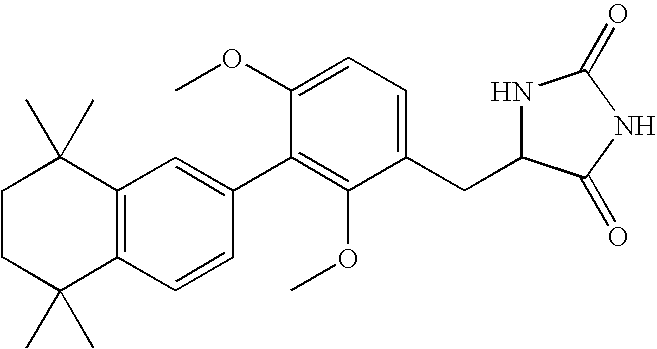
C1CC(C)(C)C2=C(C1(C)C)C=C(C1=C(OC)C(CC3NC(=O)NC3=O)=CC=C1OC)C=C2
